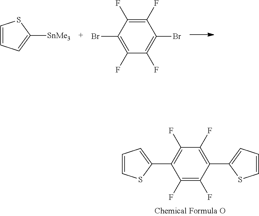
C1=CSC(C2=C(F)C(F)=C(C3=CC=CS3)C(F)=C2F)=C1.C1=CC=C([SnMe3])S1.C1(F)=C(F)C(Br)=C(F)C(F)=C1Br
